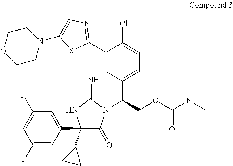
C1(C2=CC(F)=CC(F)=C2)(C2CC2)C(=O)N(C(COC(N(C)C)=O)C2=CC=C(Cl)C(C3=NC=C(N4CCOCC4)S3)=C2)C(=N)N1
